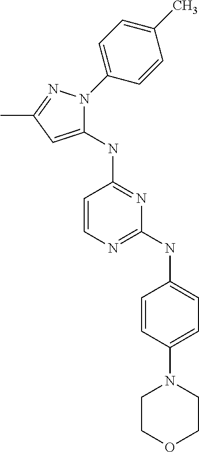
C1(NC2=NC(NC3=CC=C(N4CCOCC4)C=C3)=NC=C2)=CC(C)=NN1C1=CC=C(C)C=C1
